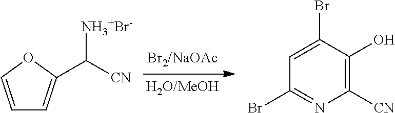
C1=COC(C([CN])[NH3+Br-])=C1.C1=C(Br)C(O)=C([CN])N=C1Br
